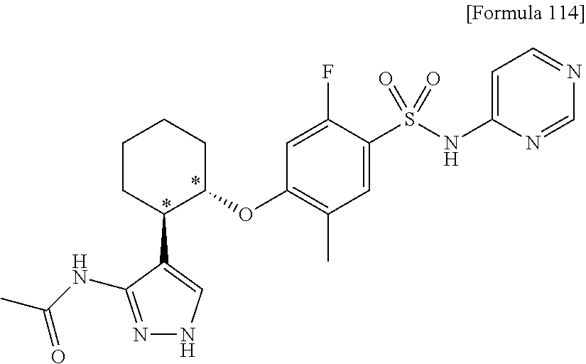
C1CC(C2=CNN=C2NC(C)=O)C(OC2=C(C)C=C(S(NC3=CC=NC=N3)(=O)=O)C(F)=C2)CC1
